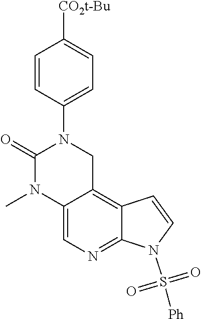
C12=CN=C3C(=C1CN(C1=CC=C([CO2t-Bu])C=C1)C(=O)N2C)C=CN3S([Ph])(=O)=O
